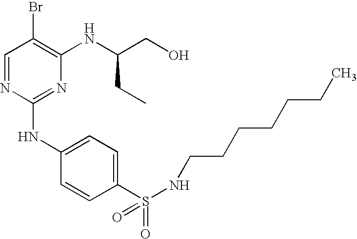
C1=NC(NC2=CC=C(S(=O)(=O)NCCCCCCC)C=C2)=NC(NC(CO)CC)=C1Br
